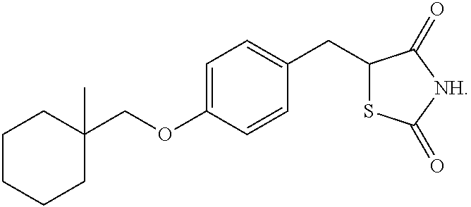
C1CCCC(COC2=CC=C(CC3SC(=O)[NH]C3=O)C=C2)(C)C1
